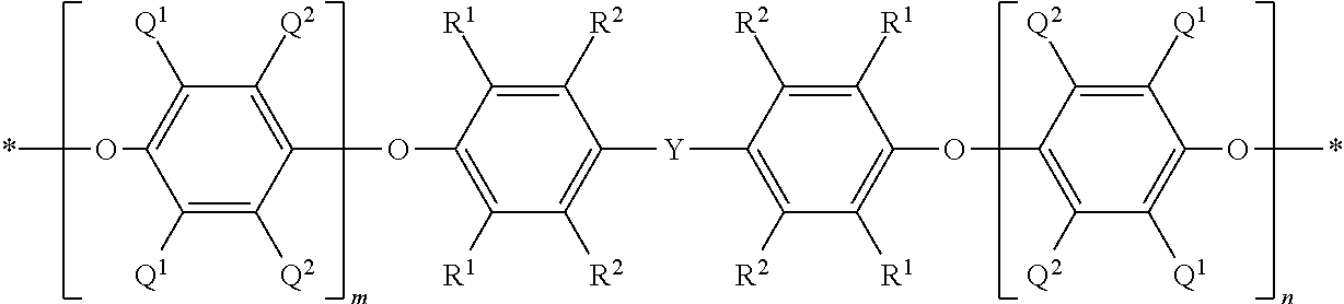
C1(OC2=C([R1])C([R2])=C([Y]C3=C([R2])C([R1])=C(OC4=C([Q2])C([Q1])=C(O*)C([Q1])=C4[Q2])C([R1])=C3[R2])C([R2])=C2[R1])=C([Q2])C([Q1])=C(O*)C([Q1])=C1[Q2]
